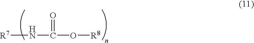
[R7]NC(O[R8])=O
